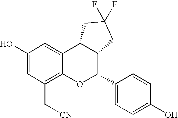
C1(O)=CC(C[CN])=C2C(=C1)C1C(C(C3=CC=C(O)C=C3)O2)CC(F)(F)C1
